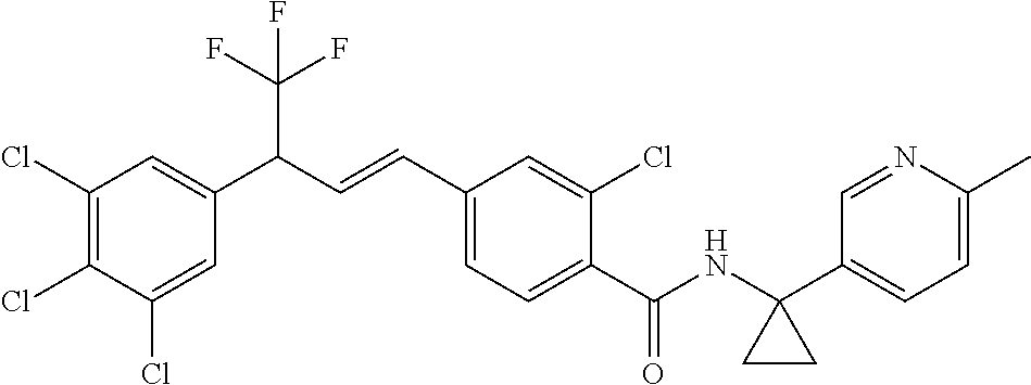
C1(Cl)=CC(C(C=CC2=CC=C(C(NC3(C4=CC=C(C)N=C4)CC3)=O)C(Cl)=C2)C(F)(F)F)=CC(Cl)=C1Cl
